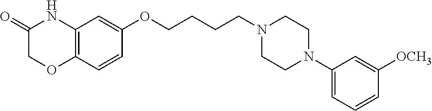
C1(=O)COC2=C(N1)C=C(OCCCCN1CCN(C3=CC=CC([OCH3])=C3)CC1)C=C2
